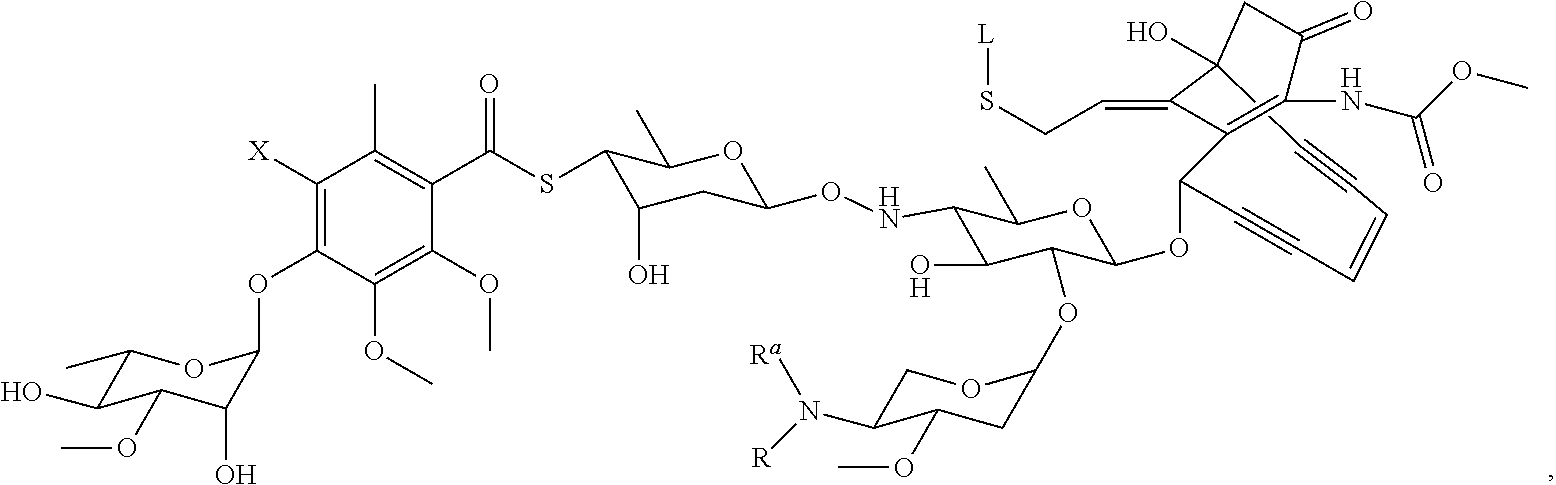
C12(O)C#CC=CC#CC(OC3C(OC4CC(OC)C(N([R])[Ra])CO4)C(O)C(NOC4CC(O)C(SC(C5=C(C)C([X])=C(OC6C(O)C(OC)C(O)C(C)O6)C(OC)=C5OC)=O)C(C)O4)C(C)O3)C(=C(NC(=O)OC)C(=O)C1)C2=CCS[L]
